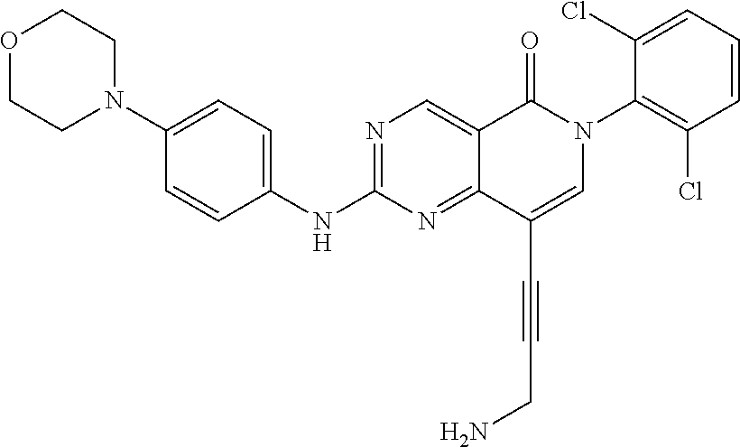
O1CCN(C2=CC=C(NC3=NC=C4C(=N3)C(C#CCN)=CN(C3=C(Cl)C=CC=C3Cl)C4=O)C=C2)CC1
